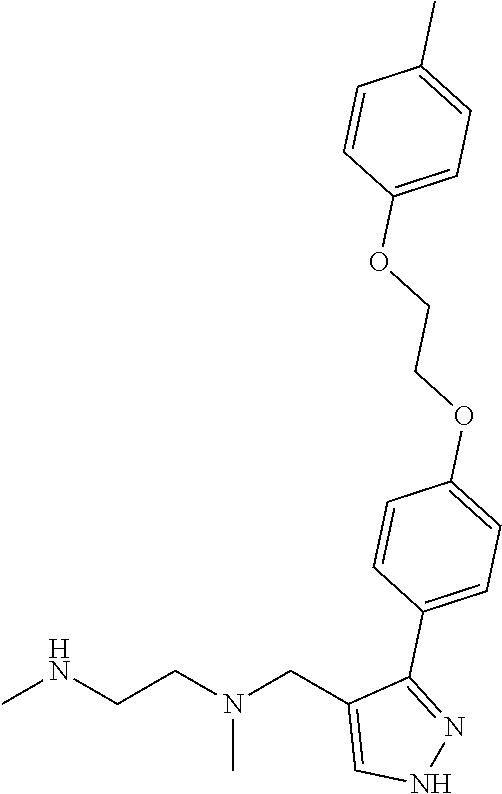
CNCCN(CC1=CNN=C1C1=CC=C(OCCOC2=CC=C(C)C=C2)C=C1)C
